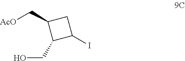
[AcO]CC1C(CO)C(I)C1
